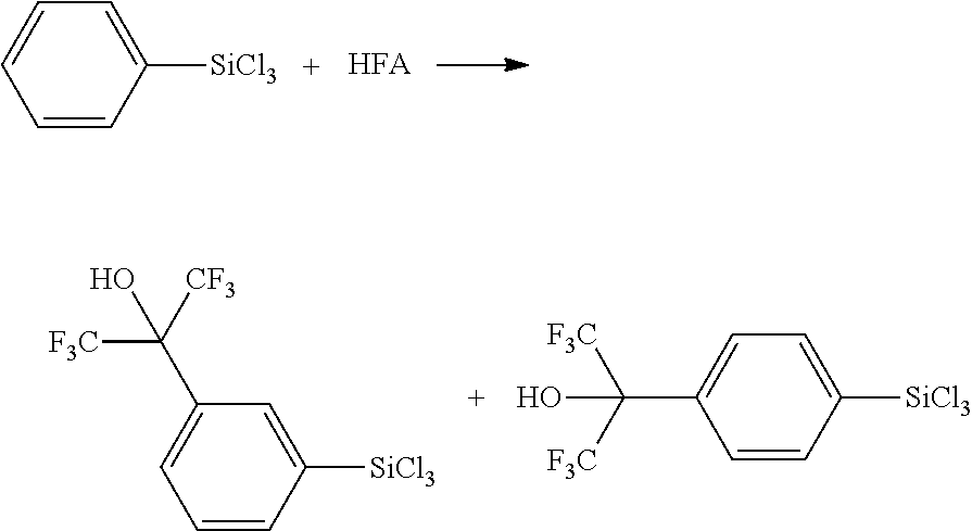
C1=CC([SiCl3])=CC=C1.[HFA].C1=CC([SiCl3])=CC(C([CF3])([F3C])O)=C1.C1=CC([SiCl3])=CC=C1C([F3C])([F3C])O
